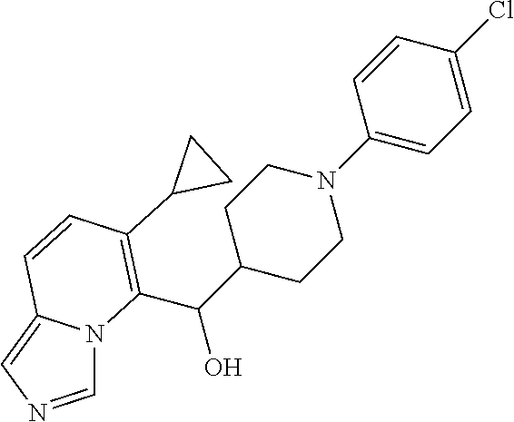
C1(N2CCC(C(O)C3=C(C4CC4)C=CC4=CN=CN43)CC2)=CC=C(Cl)C=C1
